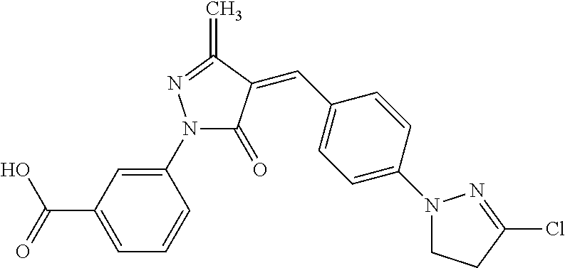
C1=C(C(O)=O)C=C(N2C(=O)C(=CC3=CC=C(N4CCC(Cl)=N4)C=C3)C(=C)=N2)C=C1
